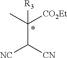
[NC]C([CN])C(C)([CO2Et])[R3]
